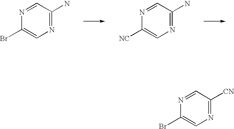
N1=CC(N)=NC=C1Br.N1=CC(N)=NC=C1[NC].N1=CC([CN])=NC=C1Br
